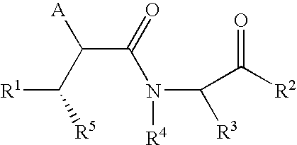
C(C(=O)N(C([R3])C([R2])=O)[R4])(C([R5])[R1])[A]
